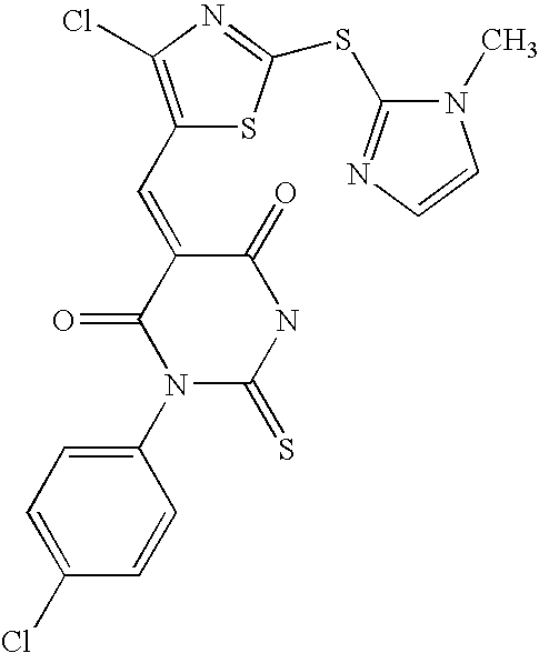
C1(N2C(=S)NC(=O)C(=CC3=C(Cl)N=C(SC4=NC=CN4C)S3)C2=O)=CC=C(Cl)C=C1
